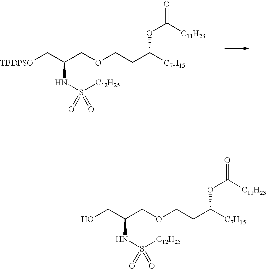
C(COCCC([C7H15])OC([C11H23])=O)(CO)NS([C12H25])(=O)=O.C(COCCC([C7H15])OC([C11H23])=O)(C[TBDPSO])NS([C12H25])(=O)=O
